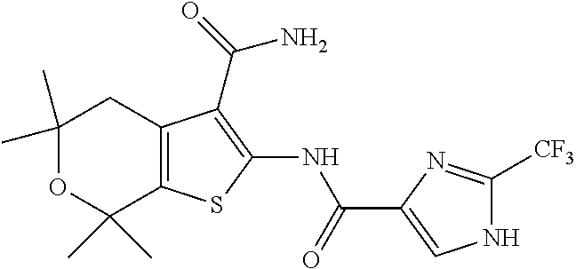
C1(C)(C)OC(C)(C)C2=C(C1)C(C(N)=O)=C(NC(=O)C1=CNC([CF3])=N1)S2
